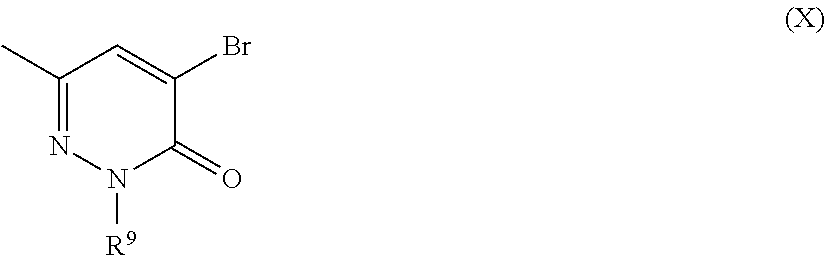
C1(=O)C(Br)=CC(C)=NN1[R9]
